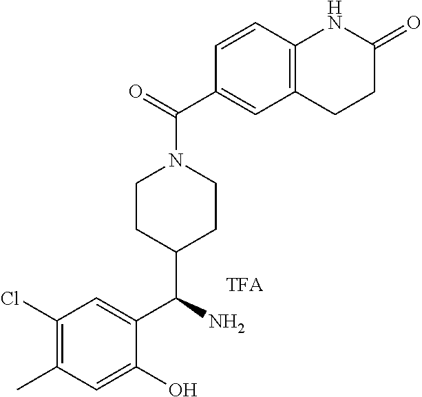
C1(Cl)=C(C)C=C(O)C(C(N)C2CCN(C(=O)C3=CC4=C(C=C3)NC(=O)CC4)CC2)=C1
